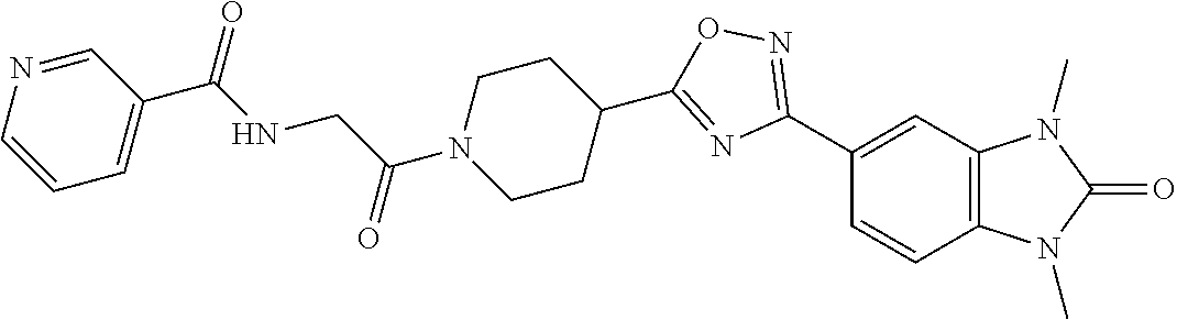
C1(C2=NOC(C3CCN(C(CNC(C4=CC=CN=C4)=O)=O)CC3)=N2)=CC2=C(C=C1)N(C)C(=O)N2C
